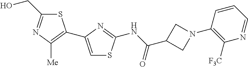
S1C(CO)=NC([Me])=C1C1=CSC(NC(=O)C2CN(C3=C([CF3])N=CC=C3)C2)=N1
